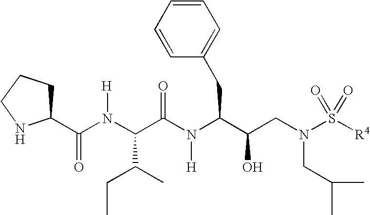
C1(C(N(C(C(N(C(C(CN(S([R4])(=O)=O)CC(C)C)O)CC2=CC=CC=C2)[H])=O)C(C)CC)[H])=O)CCCN1
